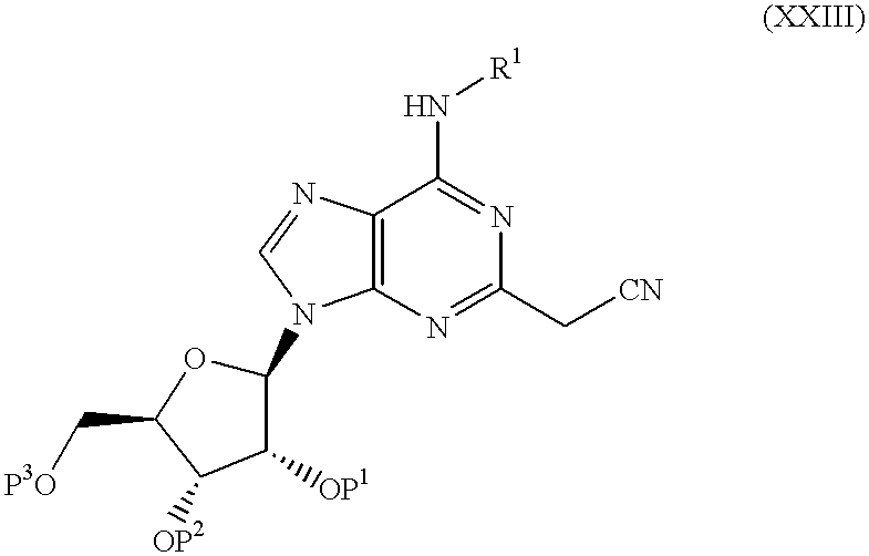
C12=C(N=C(C[CN])N=C1N[R1])N(C1OC(C[P3O])C([OP2])C1[OP1])C=N2
